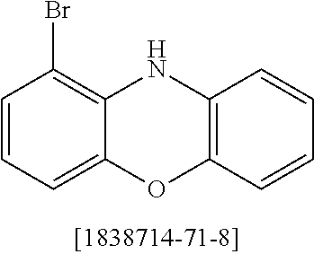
C1=CC=C2C(=C1Br)NC1=C(O2)C=CC=C1
